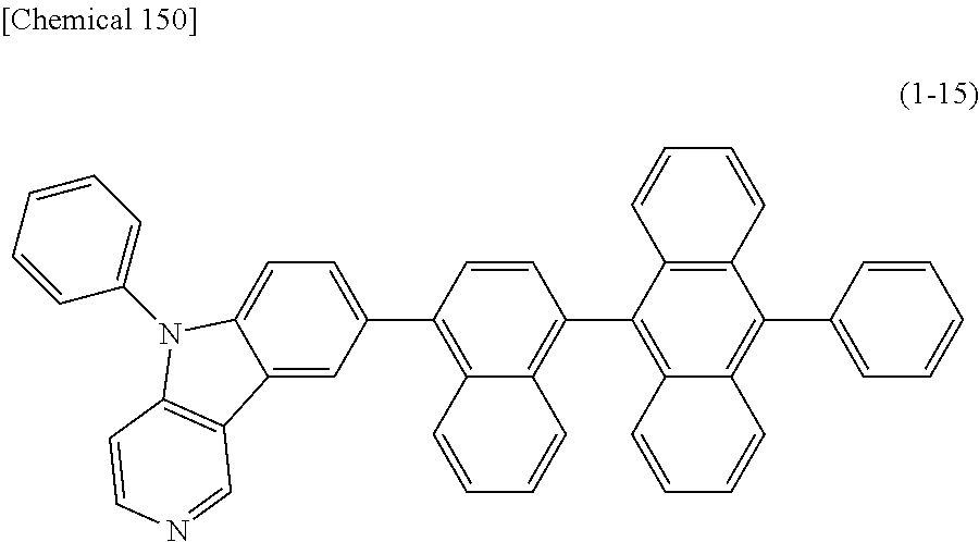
C1(C2=C3C(=C(C4=CC=C5C(=C4)C4=C(N5C5=CC=CC=C5)C=CN=C4)C=C2)C=CC=C3)=C2C(=C(C3=CC=CC=C3)C3=C1C=CC=C3)C=CC=C2
